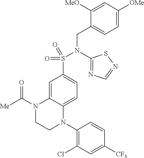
C1=C2C(=CC=C1S(=O)(=O)N(C1=NC=NS1)CC1=CC=C([OMe])C=C1[MeO])N(C1=C(Cl)C=C([CF3])C=C1)CCN2C([Me])=O
